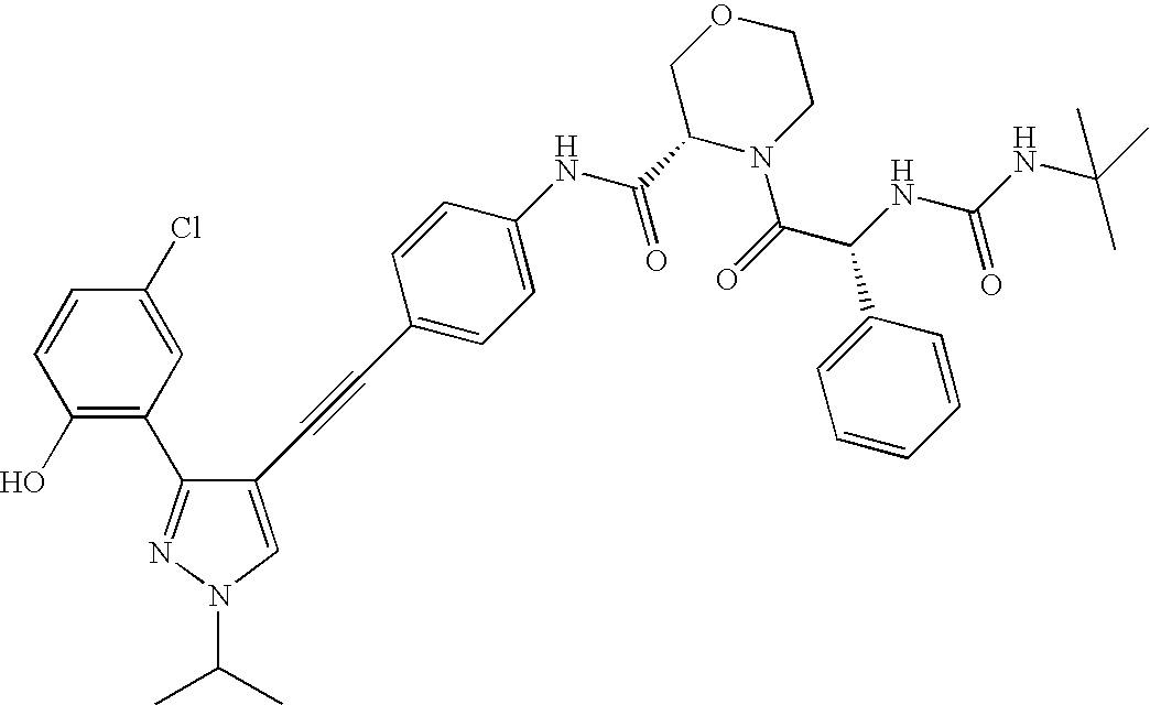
C1(O)=C(C2=NN(C(C)C)C=C2C#CC2=CC=C(NC(=O)C3N(C(=O)C(C4=CC=CC=C4)NC(=O)NC(C)(C)C)CCOC3)C=C2)C=C(Cl)C=C1
